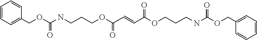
C1=CC=C(COC(=O)NCCCOC(=O)C=CC(OCCCNC(=O)OCC2=CC=CC=C2)=O)C=C1
